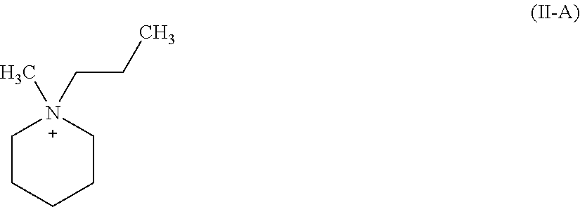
C1CCCC[N+]1(C)CCC
